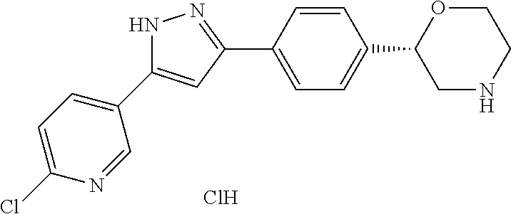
Cl.C1=CC(C2=NNC(C3=CC=C(Cl)N=C3)=C2)=CC=C1C1CNCCO1
